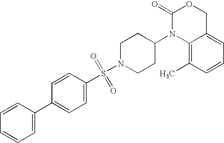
C1(=O)N(C2CCN(S(=O)(=O)C3=CC=C(C4=CC=CC=C4)C=C3)CC2)C2=C(C)C=CC=C2CO1
